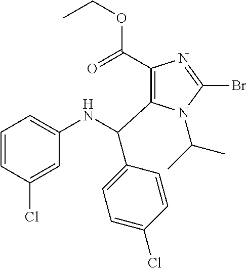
C1(C(=O)OCC)=C(C(NC2=CC=CC(Cl)=C2)C2=CC=C(Cl)C=C2)N(C(C)C)C(Br)=N1
